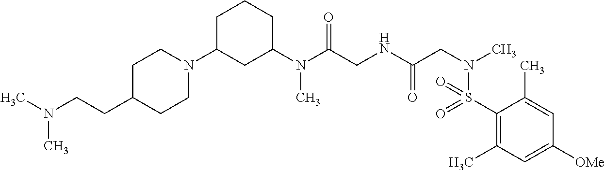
C1C(CCN(C)C)CCN(C2CC(N(C(CNC(CN(C)S(C3=C(C)C=C([OMe])C=C3C)(=O)=O)=O)=O)C)CCC2)C1
